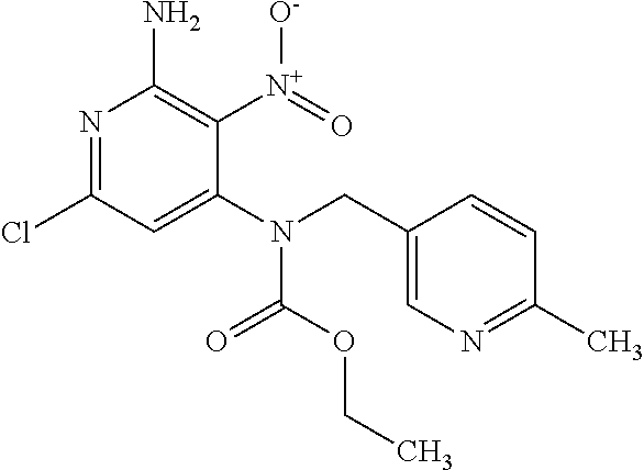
N1=C(Cl)C=C(N(C(OCC)=O)CC2=CN=C(C)C=C2)C([N+](=O)[O-])=C1N
